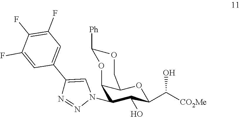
C12C(N3N=NC(C4=CC(F)=C(F)C(F)=C4)=C3)C(O)C(C([CO2Me])O)OC1COC([Ph])O2
